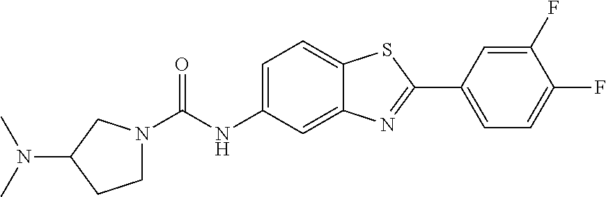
C1N(C(NC2=CC=C3C(=C2)N=C(C2=CC=C(F)C(F)=C2)S3)=O)CC(N(C)C)C1
